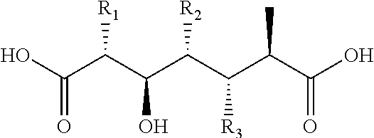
OC(C(C(O)C(C(C(C(O)=O)C)[R3])[R2])[R1])=O
